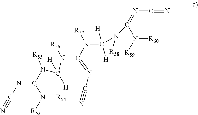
[R53]N(C(=NC#N)N(C(N(C(=NC#N)N(C(N([R58])C(N([R59])[R60])=NC#N)([H])[H])[R57])[R56])([H])[H])[R55])[R54]
